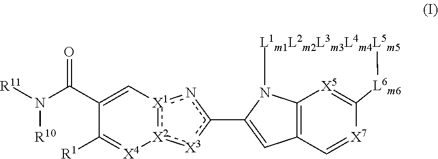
C12=C3C=[X7]C(=[X5]1)[L6m6][L1m1L2m2L3m3L4m4L5m5]N2C(c1n[X1]2:[X2](:[X3]1)[X4]=C([R1])C(C(N([R11])[R10])=O)=C2)=C3
